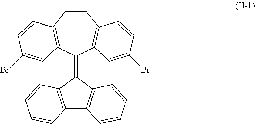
C12=C(C(=C3C4=C(C=CC5=C3C=C(Br)C=C5)C=CC(Br)=C4)C3=C1C=CC=C3)C=CC=C2
